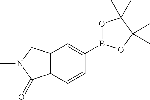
C12=C(C=CC(B3OC(C)(C)C(C)(C)O3)=C1)C(=O)N(C)C2
